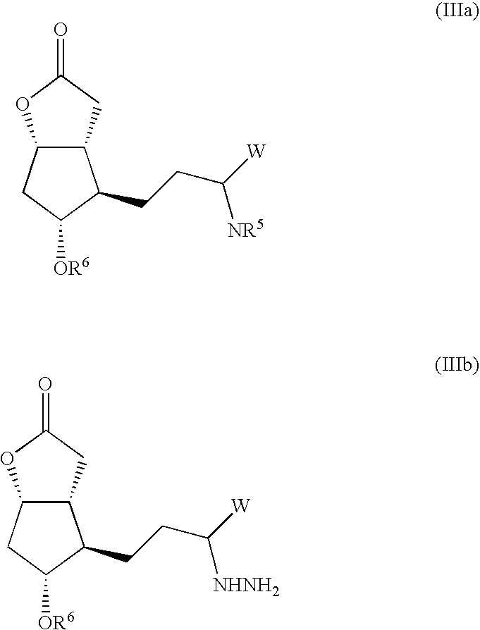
C12C(CC(=O)O1)C(CCC([NR5])[W])C([OR6])C2.C12C(CC(=O)O1)C(CCC([NHNH2])[W])C([OR6])C2
